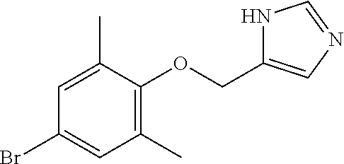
C1(Br)=CC(C)=C(OCC2=CN=CN2)C(C)=C1
